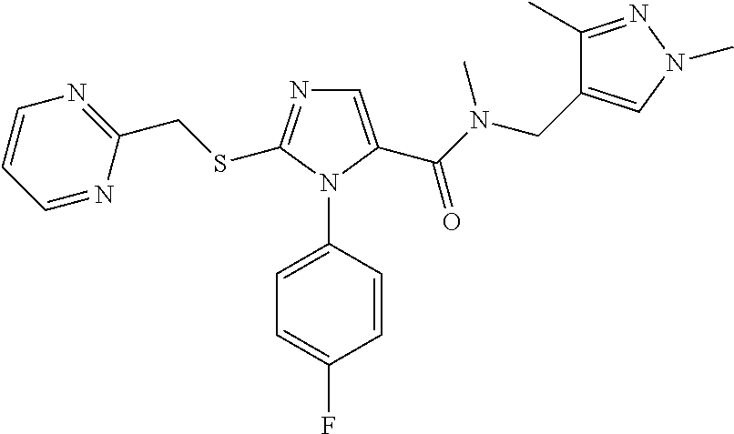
C(SC1=NC=C(C(N(CC2=CN(C)N=C2C)C)=O)N1C1=CC=C(F)C=C1)C1=NC=CC=N1
